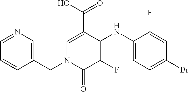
C1(NC2=C(F)C(=O)N(CC3=CN=CC=C3)C=C2C(O)=O)=CC=C(Br)C=C1F
